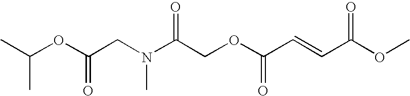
N(C(COC(C=CC(OC)=O)=O)=O)(CC(OC(C)C)=O)C
